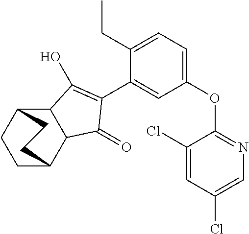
C12C(C3CCC1CC3)C(=O)C(C1=CC(OC3=NC=C(Cl)C=C3Cl)=CC=C1CC)=C2O
